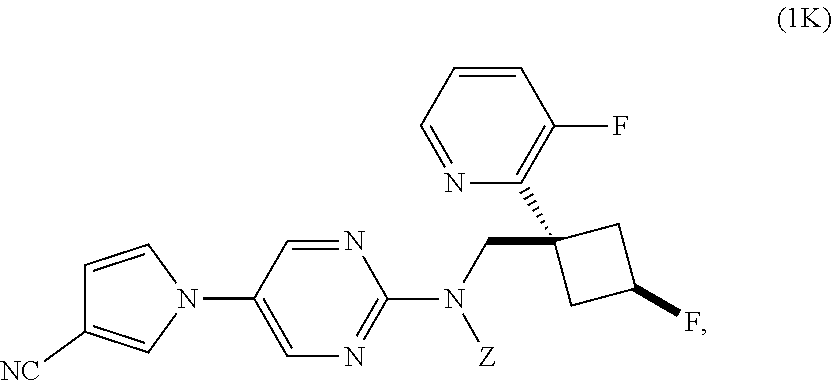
C1(N2C=CC([NC])=C2)=CN=C(N([Z])CC2(C3=C(F)C=CC=N3)CC(F)C2)N=C1
